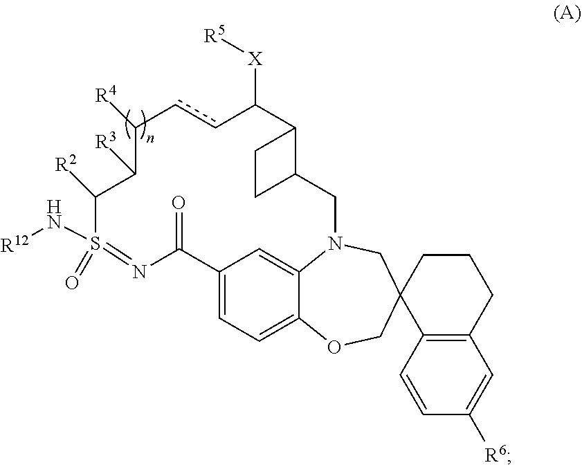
C12=C(C=CC([R6])=C1)C1(CCC2)CN2C3=CC(=CC=C3OC1)C(=O)N=S(=O)(N[R12])C([R2])C([R3])C([R4])ccC([X][R5])C1C(C2)CC1
